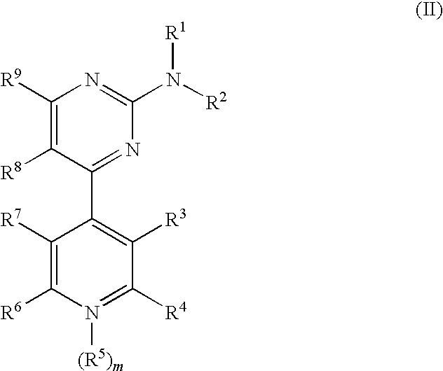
C1([R9])=C([R8])C(C2=C([R3])C([R4])=N([(R5)m])C([R6])=C2[R7])=NC(N([R2])[R1])=N1
